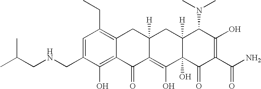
C1(CNCC(C)C)=CC(CC)=C2C(=C1O)C(=O)C1=C(O)C3(O)C([H])(CC1([H])C2)C(N(C)C)C(O)=C(C(N)=O)C3=O
